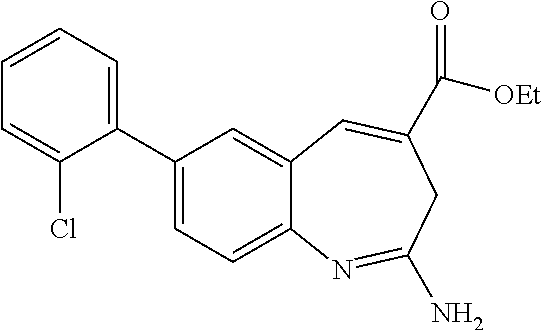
C1(C2=CC=C3C(=C2)C=C(C([OEt])=O)CC(N)=N3)=CC=CC=C1Cl
